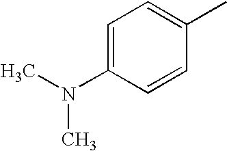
C1=C(N(C)C)C=CC(C)=C1
